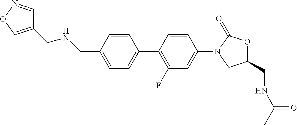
C1(CNC(=O)C)OC(=O)N(C2=CC(F)=C(C3=CC=C(CNCC4=CON=C4)C=C3)C=C2)C1
